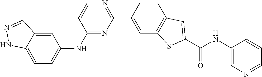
C1=CC(C2=NC=CC(NC3=CC=C4C(=C3)C=NN4)=N2)=CC2=C1C=C(C(NC1=CN=CC=C1)=O)S2
